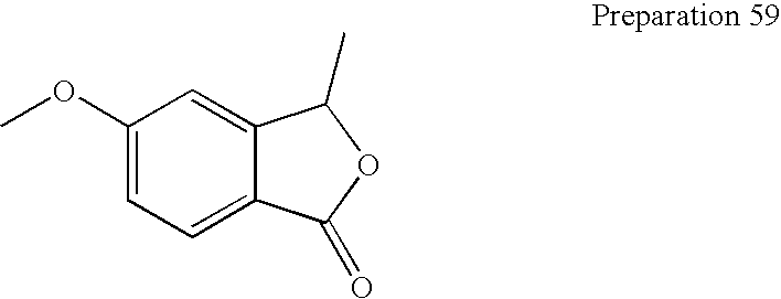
C1(OC)=CC=C2C(=C1)C(C)OC2=O
